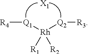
[R4][Q1][Rh]([Q2][R3])([R1])[R2].[X1]
